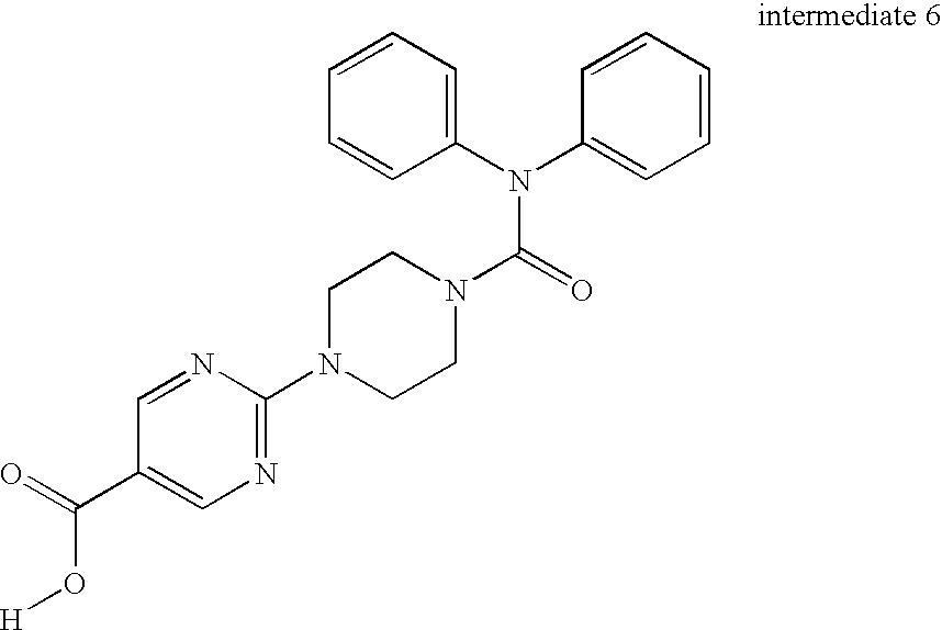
C1N(C2=NC=C(C(=O)O[H])C=N2)CCN(C(=O)N(C2=CC=CC=C2)C2=CC=CC=C2)C1
